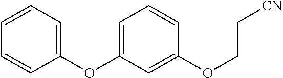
C1(OC2=CC=CC(OCC[CN])=C2)=CC=CC=C1
